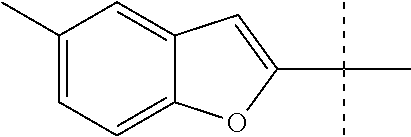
C12=CC=C(C)C=C1C=C(C(C)(C)C)O2
